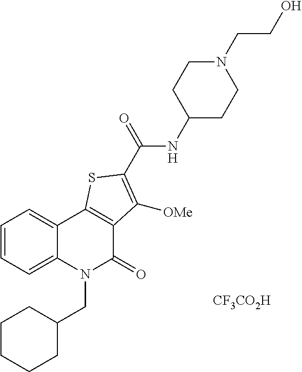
C1=CC=C2C(=C1)C1=C(C(=O)N2CC2CCCCC2)C([OMe])=C(C(NC2CCN(CCO)CC2)=O)S1.[CF3CO2H]
